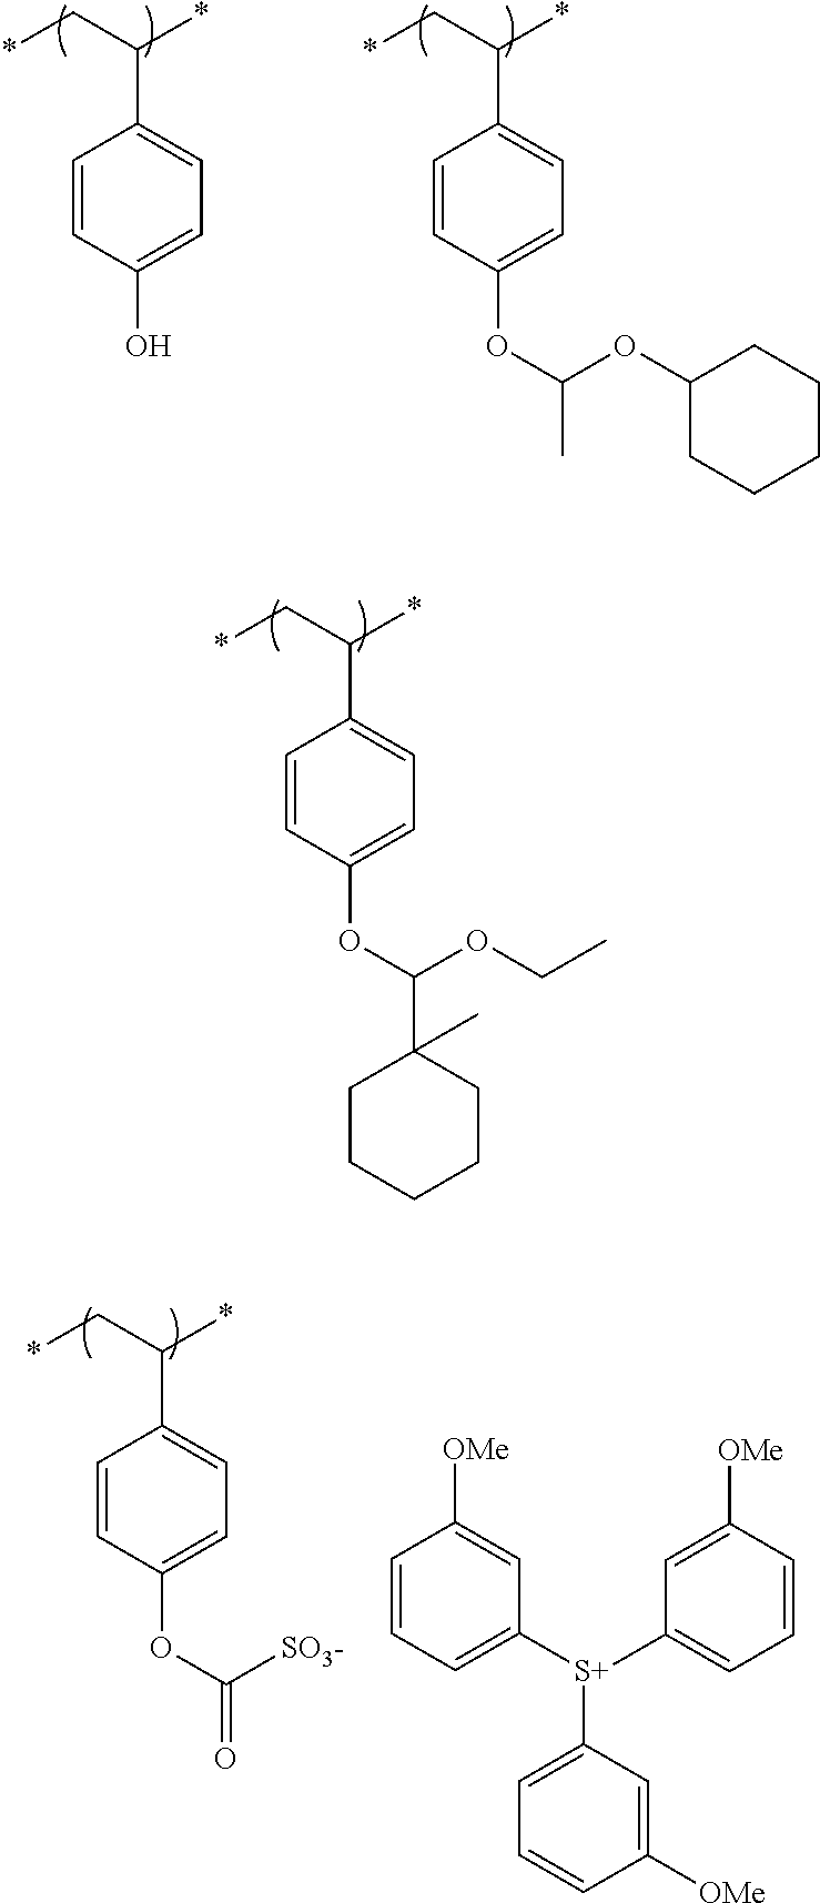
*CC(*)C1=CC=C(O)C=C1.*CC(*)C1=CC=C(OC(OC2CCCCC2)C)C=C1.*CC(*)C1=CC=C(OC(OCC)C2(C)CCCCC2)C=C1.*CC(*)C1=CC=C(OC(=O)[SO3-])C=C1.C1=CC=C([S+](C2=CC=CC([OMe])=C2)C2=CC=CC([OMe])=C2)C=C1[OMe]
